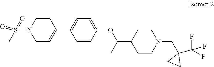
C1CN(S(C)(=O)=O)CC=C1C1=CC=C(OC(C2CCN(CC3(C(F)(F)F)CC3)CC2)C)C=C1
